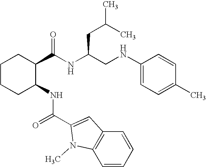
C1CCC(NC(=O)C2=CC3=C(C=CC=C3)N2C)C(C(NC(CNC2=CC=C(C)C=C2)CC(C)C)=O)C1
